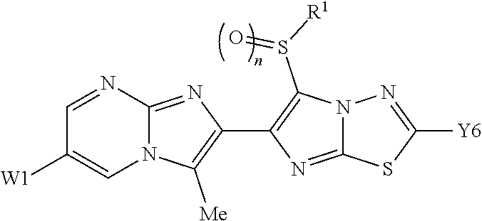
C1=NC2=NC(C3=C(S([R1])=O)N4C(=N3)SC([Y6])=N4)=C([Me])N2C=C1[W1]
